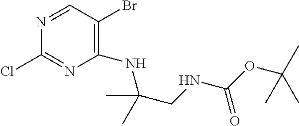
N1=CC(Br)=C(NC(C)(CNC(OC(C)(C)C)=O)C)N=C1Cl
